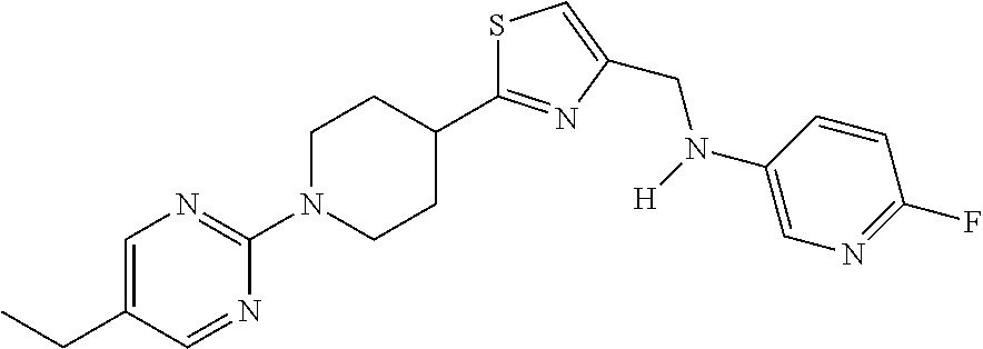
C1(C2=NC(CN(C3=CN=C(F)C=C3)[H])=CS2)CCN(C2=NC=C(CC)C=N2)CC1
